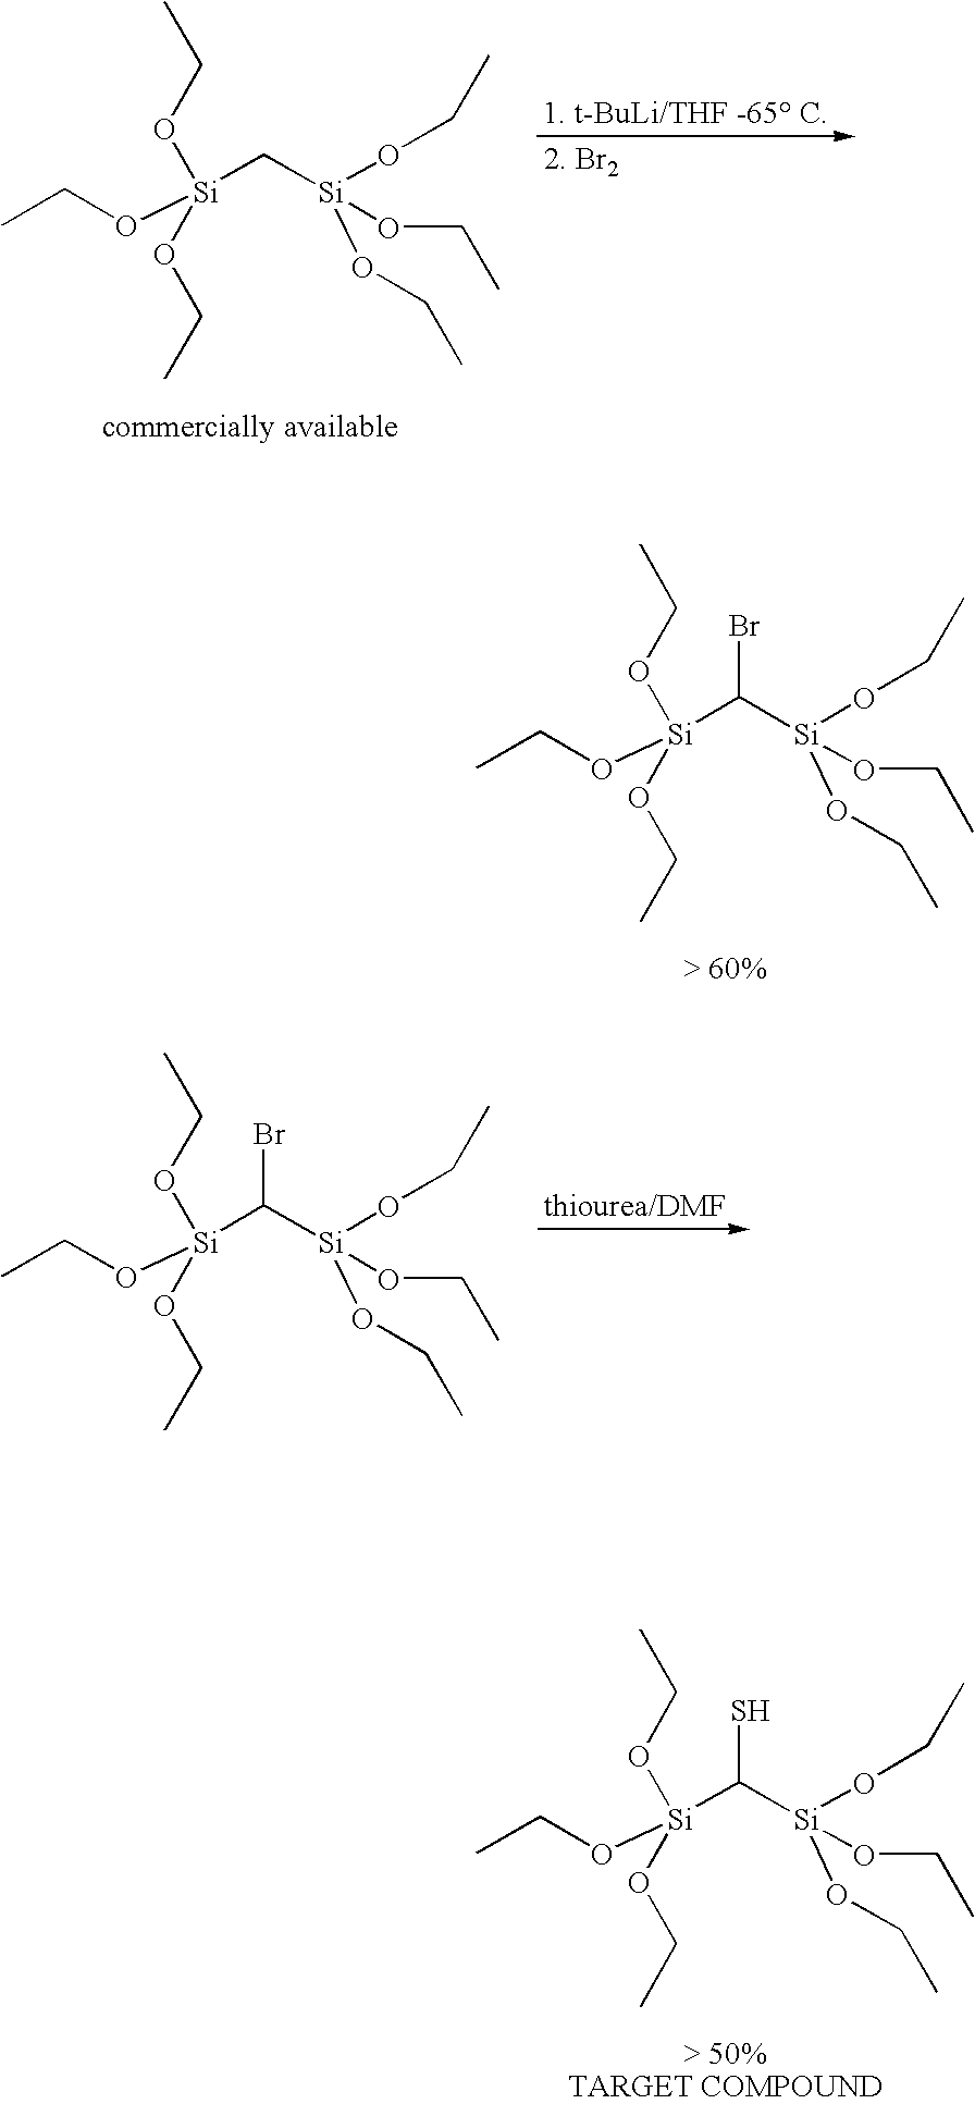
CCO[Si](C[Si](OCC)(OCC)OCC)(OCC)OCC.CCO[Si](C([Si](OCC)(OCC)OCC)Br)(OCC)OCC.CCO[Si](C([Si](OCC)(OCC)OCC)Br)(OCC)OCC.CCO[Si](C([Si](OCC)(OCC)OCC)S)(OCC)OCC
